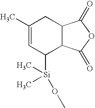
C1(C)=CC([Si](C)(C)OC)C2C(C1)C(=O)OC2=O
